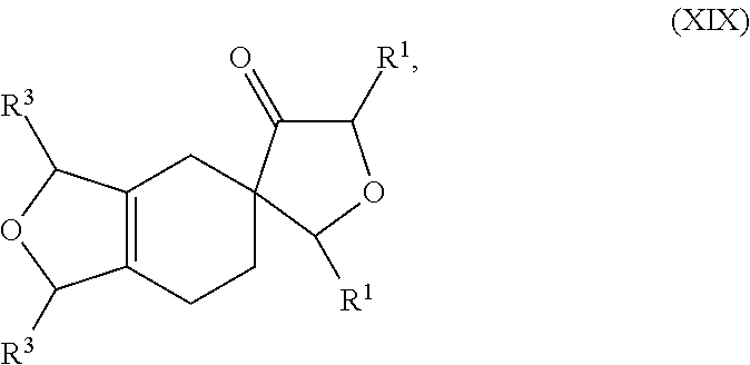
C12=C(CCC3(C1)C(=O)C([R1])OC3[R1])C([R3])OC2[R3]
